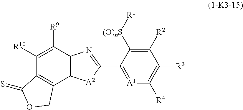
C1([R10])=C([R9])C2=C(C3=C1C(=S)OC3)[A2]C(C1=[A1]C([R4])=C([R3])C([R2])=C1[(O)nS][R1])=N2
